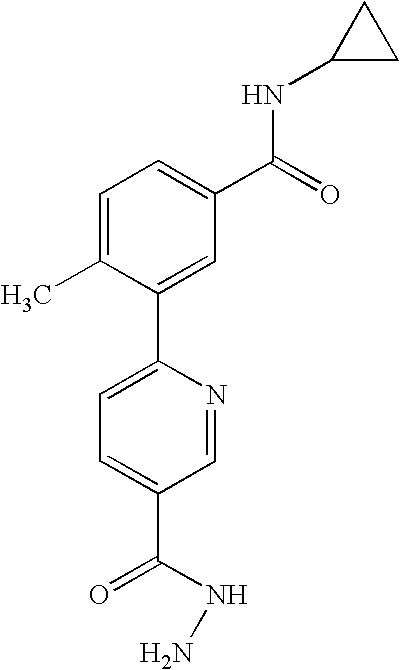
N1=CC(C(NN)=O)=CC=C1C1=CC(C(=O)NC2CC2)=CC=C1C
